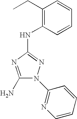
C1(N)=NC(NC2=C(CC)C=CC=C2)=NN1C1=NC=CC=C1
